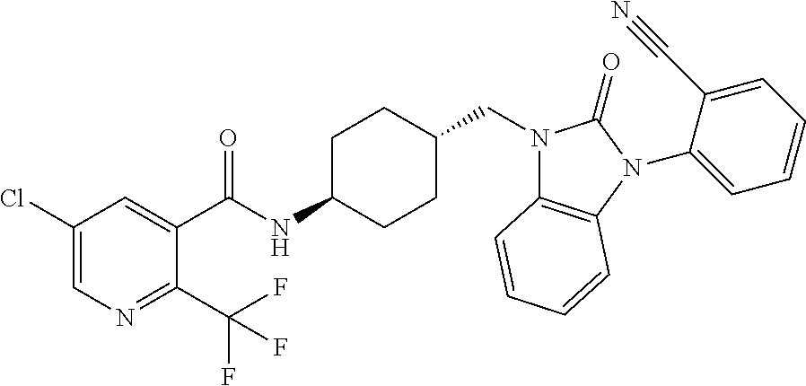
C1(Cl)=CN=C(C(F)(F)F)C(C(NC2CCC(CN3C4=C(N(C5=CC=CC=C5C#N)C3=O)C=CC=C4)CC2)=O)=C1
